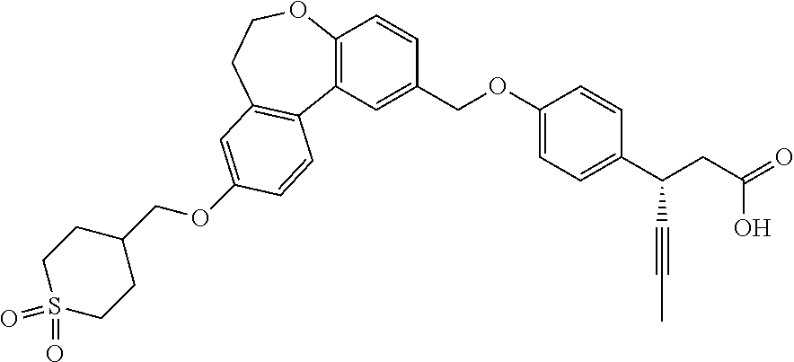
C1(COC2=CC=C(C(CC(=O)O)C#CC)C=C2)=CC2=C(C=C1)OCCC1=C2C=CC(OCC2CCS(=O)(=O)CC2)=C1
